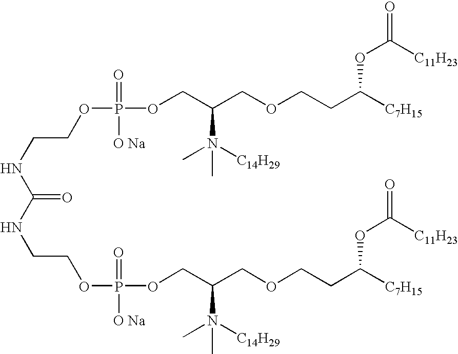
C(NC(=O)NCCOP([O Na])(=O)OCC(COCCC([C7H15])OC(=O)[C11H23])N([C14H29])(C)C)COP(=O)([O Na])OCC(COCCC([C7H15])OC(=O)[C11H23])N([C14H29])(C)C
